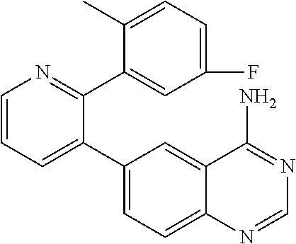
C1=CC=C(C2=CC=C3C(=C2)C(N)=NC=N3)C(C2=CC(F)=CC=C2C)=N1
